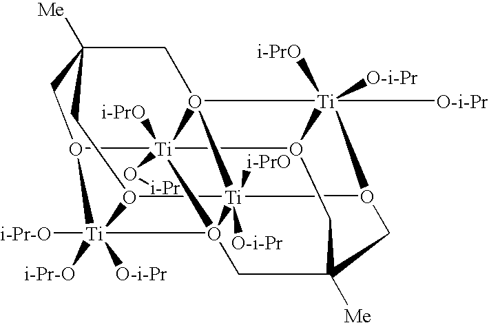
C12([Me])CO3[Ti]4([i-Pr-O])([i-Pr-O])([O-i-Pr])O56[Ti]37([i-PrO])(O[i-Pr])O3[Ti]8([i-PrO])([O-i-Pr])([O-i-Pr])O7(C1)[Ti]5([O-i-Pr])([i-PrO])(O4C2)O8CC([Me])(C6)C3
